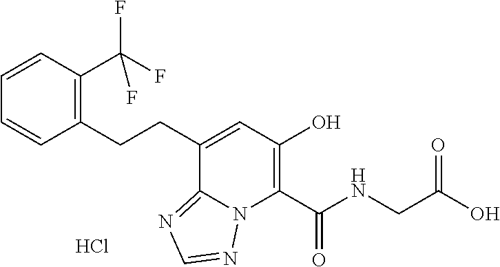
Cl.C1(CCC2=C(C(F)(F)F)C=CC=C2)=CC(O)=C(C(NCC(O)=O)=O)N2C1=NC=N2
